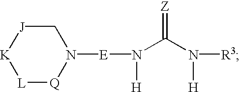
[K]1[L][Q]N([E]N(C(N([R3])[H])=[Z])[H])C[J]1
